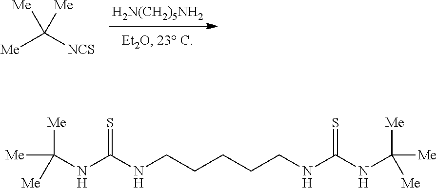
[H2N(CH2)5NH2].[Me]C([NCS])([Me])[Me].[Me]C(NC(NCCCCCNC(NC([Me])([Me])[Me])=S)=S)([Me])[Me]
